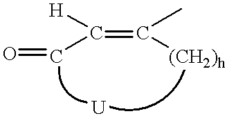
C(=C(C)[(CH2)h])([H])C=O.[U]
